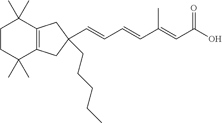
C1CC(C)(C)C2=C(CC(CCCCC)(C=CC=CC(=CC(O)=O)C)C2)C1(C)C
